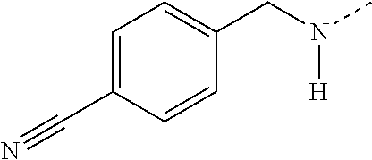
C1=C(C#N)C=CC(CN([H])C)=C1
